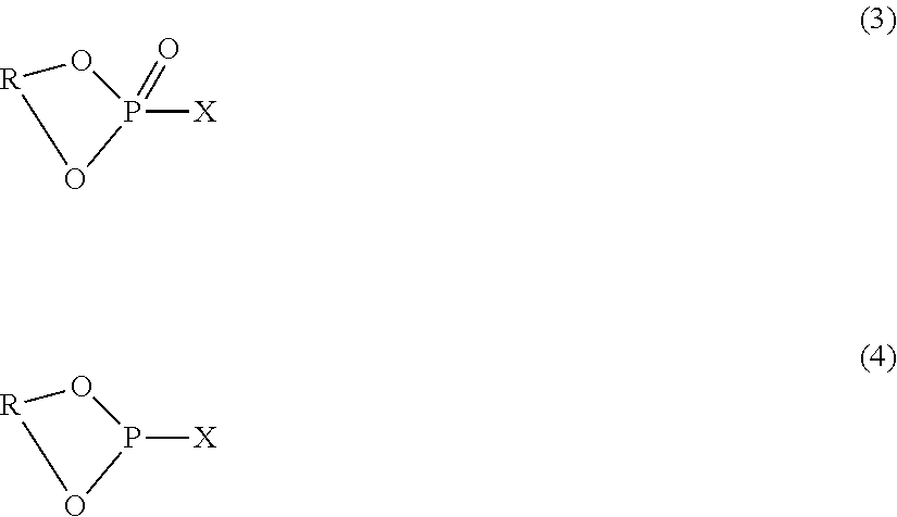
P1([X])(=O)O[R]O1.P1([X])O[R]O1
